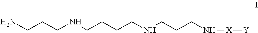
NCCCNCCCCNCCCN[X][Y]
